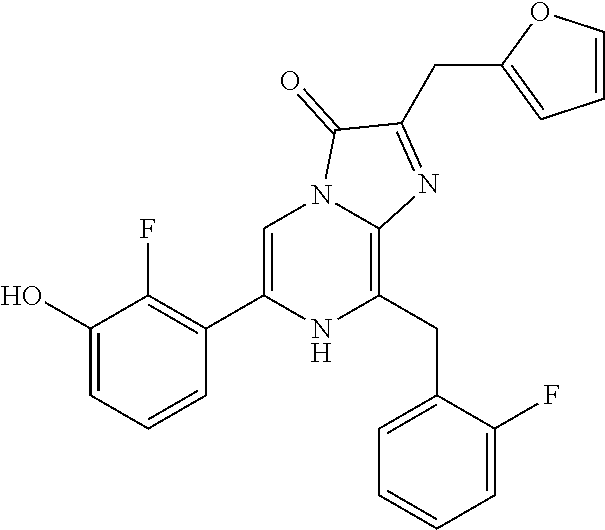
C1(O)=CC=CC(C2=CN3C(=C(CC4=CC=CC=C4F)N2)N=C(CC2=CC=CO2)C3=O)=C1F
